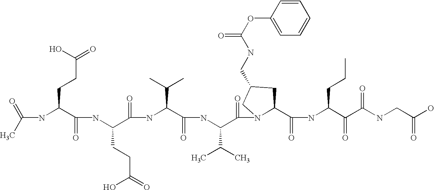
C(NC(C(NC(C(=O)NC(C(=O)NC(C(=O)N1C(C(=O)NC(C(=O)C(NCC(O)=O)=O)CCC)CC(CNC(OC2=CC=CC=C2)=O)C1)C(C)C)C(C)C)CCC(=O)O)=O)CCC(=O)O)(C)=O
